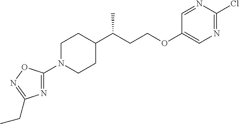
C1(OCCC(C2CCN(C3=NC(CC)=NO3)CC2)C)=CN=C(Cl)N=C1
